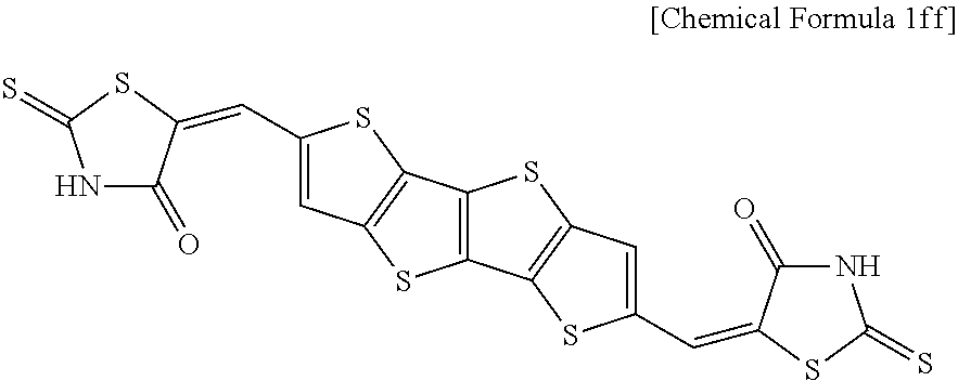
C1=C(C=C2C(=O)NC(=S)S2)SC2=C1SC1=C2SC2=C1SC(C=C1C(=O)NC(=S)S1)=C2
